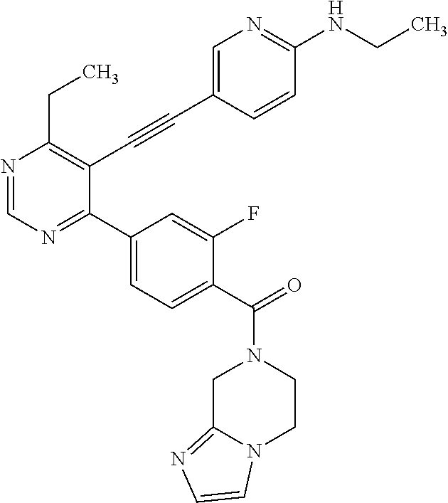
N1=CN=C(C2=CC=C(C(=O)N3CC4=NC=CN4CC3)C(F)=C2)C(C#CC2=CN=C(NCC)C=C2)=C1CC
